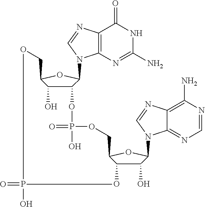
C12=C(N=C(N)NC1=O)N(C1C(OP(=O)(O)OCC3C(O)C(O)C(N4C5=NC=NC(N)=C5N=C4)O3)C(O)C(CO)O1)C=N2.O=PO
